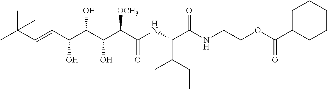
CC(C=CC(C(C(C(C(NC(C(NCCOC(C1CCCCC1)=O)=O)C(CC)C)=O)[OCH3])O)O)O)(C)C
